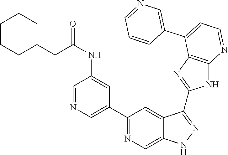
C1(C2=NC=C3C(=C2)C(C2=NC4=C(N2)N=CC=C4C2=CN=CC=C2)=NN3)=CN=CC(NC(CC2CCCCC2)=O)=C1
